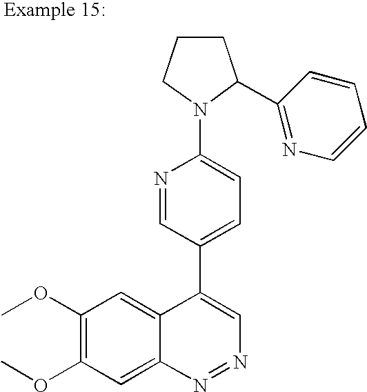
N1=CC(C2=CN=NC3=CC(OC)=C(OC)C=C23)=CC=C1N1C(C2=NC=CC=C2)CCC1
